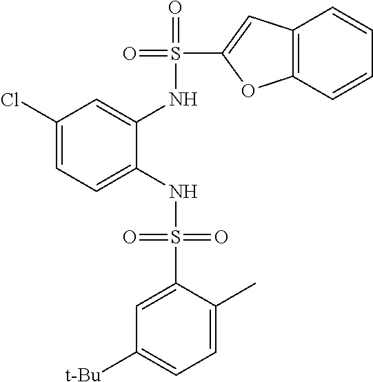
C1(Cl)=CC=C(NS(=O)(=O)C2=CC([t-Bu])=CC=C2C)C(NS(=O)(C2=CC3=C(O2)C=CC=C3)=O)=C1
